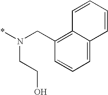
C1=CC=CC2=CC=CC(CN(*)CCO)=C12
